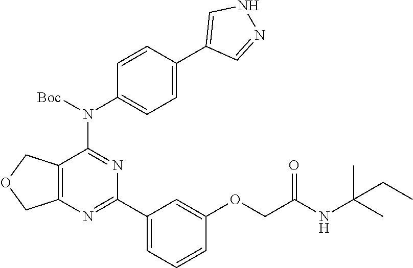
C12=C(N=C(C3=CC=CC(OCC(NC(C)(C)CC)=O)=C3)N=C1N(C1=CC=C(C3=CNN=C3)C=C1)[Boc])COC2
